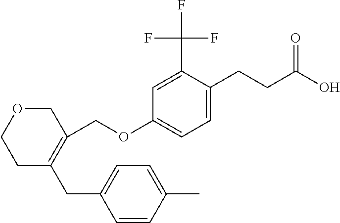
C1C(CC2=CC=C(C)C=C2)=C(COC2=CC=C(CCC(O)=O)C(C(F)(F)F)=C2)COC1
